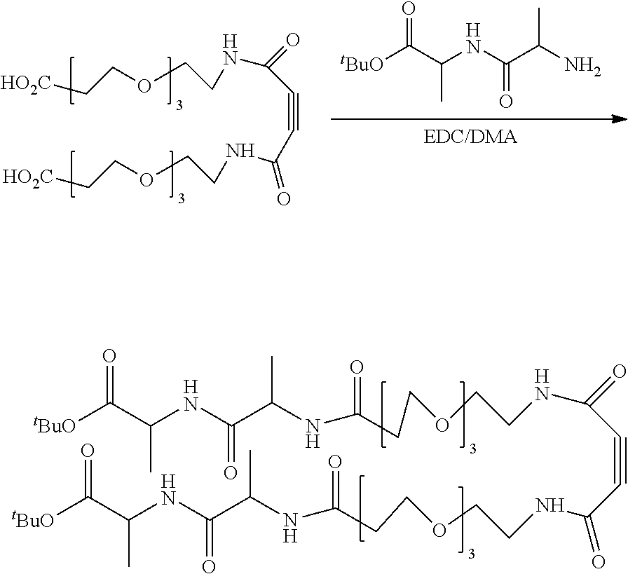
[EDC/DMA].[tBuO]C(C(NC(C(N)C)=O)C)=O.C(OCCNC(=O)C#CC(=O)NCCOCC[HO2C])C[HO2C].[tBuO]C(C(NC(C(NC(=O)CCOCCNC(=O)C#CC(NCCOCCC(NC(C(NC(C([tBuO])=O)C)=O)C)=O)=O)C)=O)C)=O
